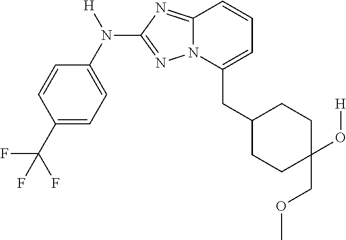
C1(C(F)(F)F)=CC=C(N([H])C2=NN3C(=N2)C=CC=C3CC2CCC(O[H])(COC)CC2)C=C1
